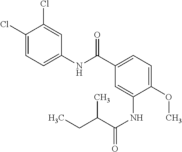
C1(Cl)=CC=C(NC(C2=CC=C(OC)C(NC(=O)C(CC)C)=C2)=O)C=C1Cl
